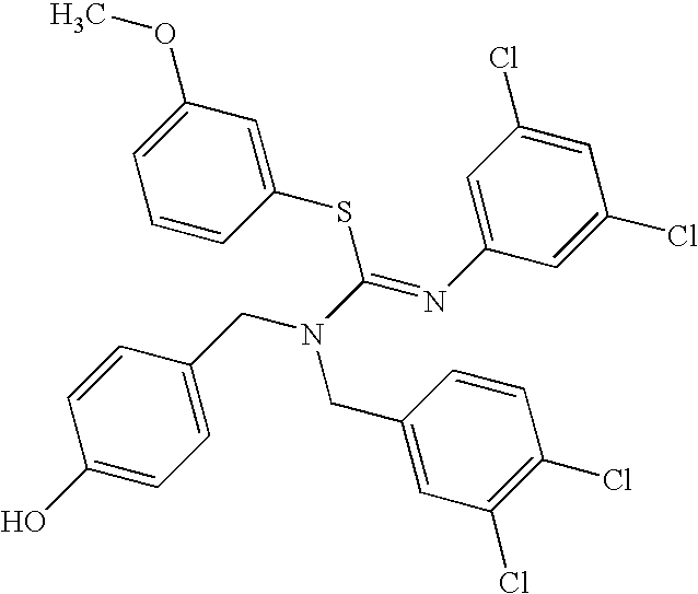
C1=C(CN(C(=NC2=CC(Cl)=CC(Cl)=C2)SC2=CC(OC)=CC=C2)CC2=CC(Cl)=C(Cl)C=C2)C=CC(O)=C1
